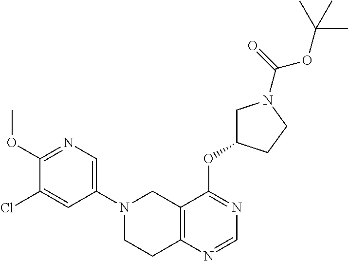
C1(N2CCC3=C(C2)C(OC2CN(C(OC(C)(C)C)=O)CC2)=NC=N3)=CN=C(OC)C(Cl)=C1
